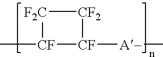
[F2C]1[CF2][CF]([A-]C)[CF]1C
